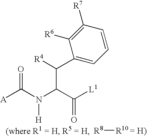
[A]C(N(C(C([L1])=O)C([R4])C1=CC=CC([R7])=C1[R6])[H])=O.[R8][R10 = H)]
